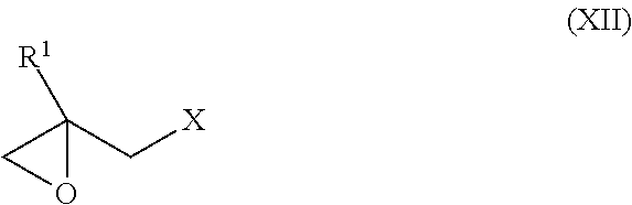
C([X])C1([R1])CO1
